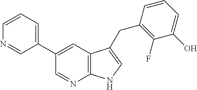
C1(C2=CC=CN=C2)=CC2=C(N=C1)NC=C2CC1=C(F)C(O)=CC=C1
